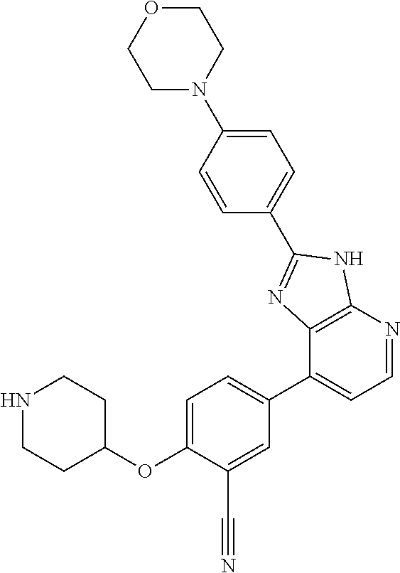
O(C1=CC=C(C2=CC=NC3=C2N=C(C2=CC=C(N4CCOCC4)C=C2)N3)C=C1C#N)C1CCNCC1
